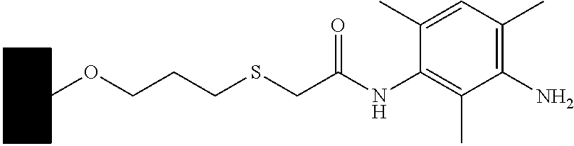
C1CCCC(OCCCSCC(NC2=C(C)C(N)=C(C)C=C2C)=O)C1
